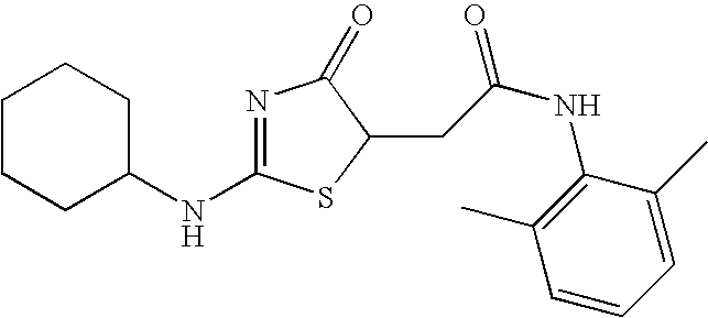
C1CCC(NC2=NC(=O)C(CC(NC3=C(C)C=CC=C3C)=O)S2)CC1
